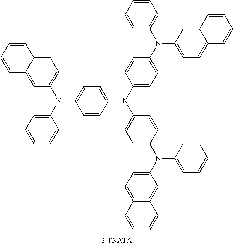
C1(N(C2=CC=C(N(C3=CC=CC=C3)C3=CC=C4C(=C3)C=CC=C4)C=C2)C2=CC=C(N(C3=CC=C4C(=C3)C=CC=C4)C3=CC=CC=C3)C=C2)=CC=C(N(C2=CC=CC=C2)C2=CC=C3C(=C2)C=CC=C3)C=C1
